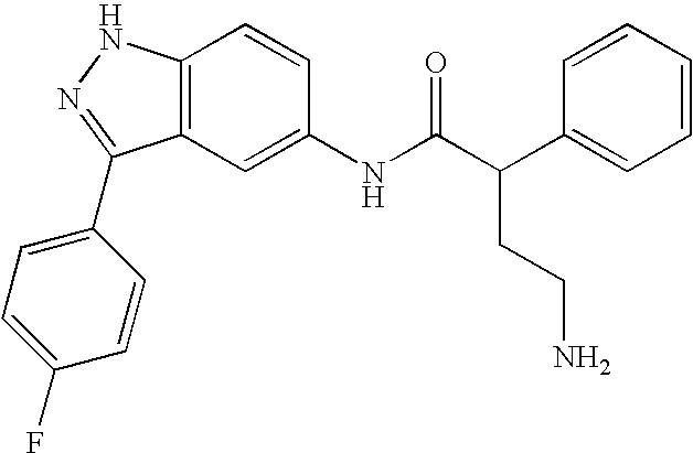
C12=C(C=C(NC(C(C3=CC=CC=C3)CCN)=O)C=C1)C(C1=CC=C(F)C=C1)=NN2
